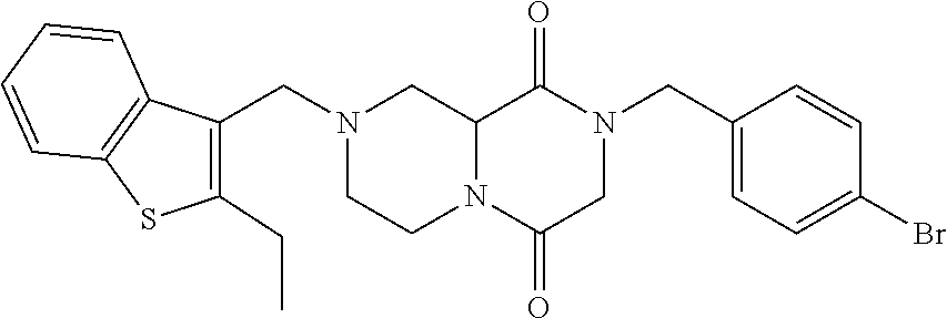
C12N(C(=O)CN(CC3=CC=C(Br)C=C3)C1=O)CCN(CC1=C(CC)SC3=C1C=CC=C3)C2
